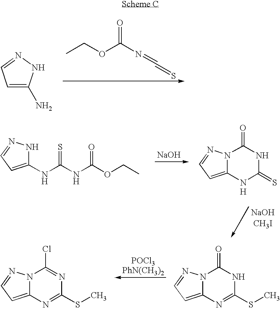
CCOC(N=C=S)=O.C1=C(N)NN=C1.N12C(=CC=N1)N=C(SC)NC2=O.N12C(=CC=N1)N=C(SC)N=C2Cl.[NaOH].N(C(NC(OCC)=O)=S)C1=CC=NN1.N12C(=CC=N1)NC(=S)NC2=O
